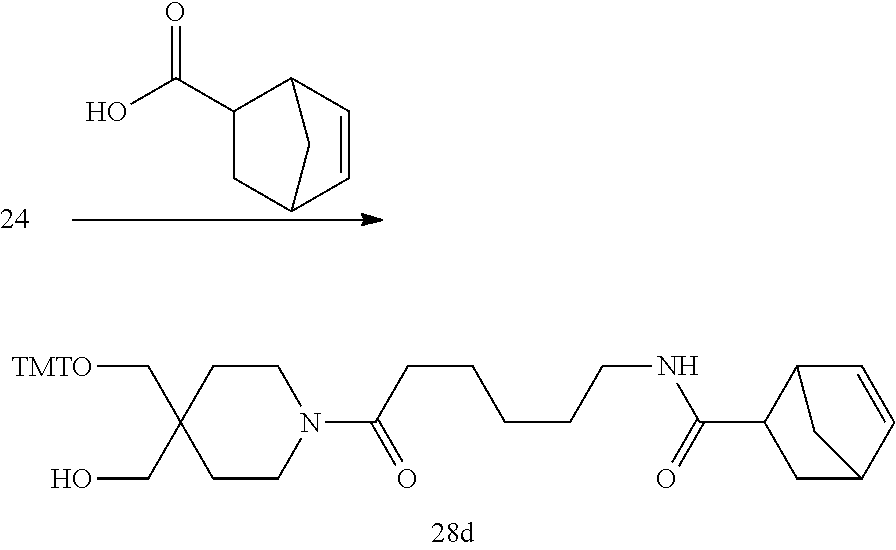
[TMTO]CC1(CO)CCN(C(=O)CCCCCNC(=O)C2C3C=CC(C2)C3)CC1.O=C(O)C1CC2C=CC1C2
